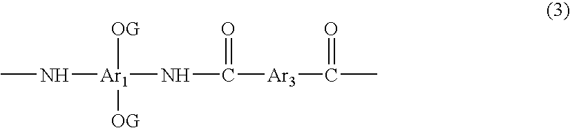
CN[Ar1]([OG])(NC(=O)[Ar3]C(=O)C)[OG]
